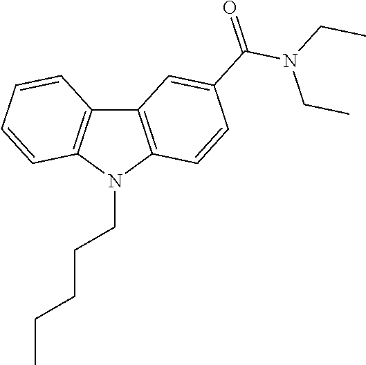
C12=C(N(CCCCC)C3=C1C=CC=C3)C=CC(C(=O)N(CC)CC)=C2
